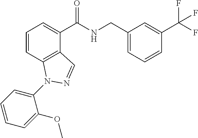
C1=CC2=C(C(C(NCC3=CC=CC(C(F)(F)F)=C3)=O)=C1)C=NN2C1=CC=CC=C1OC
